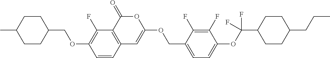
C12=C(C(=O)OC(OCC3=CC=C(OC(C4CCC(CCC)CC4)(F)F)C(F)=C3F)=C1)C(F)=C(OCC1CCC(C)CC1)C=C2
